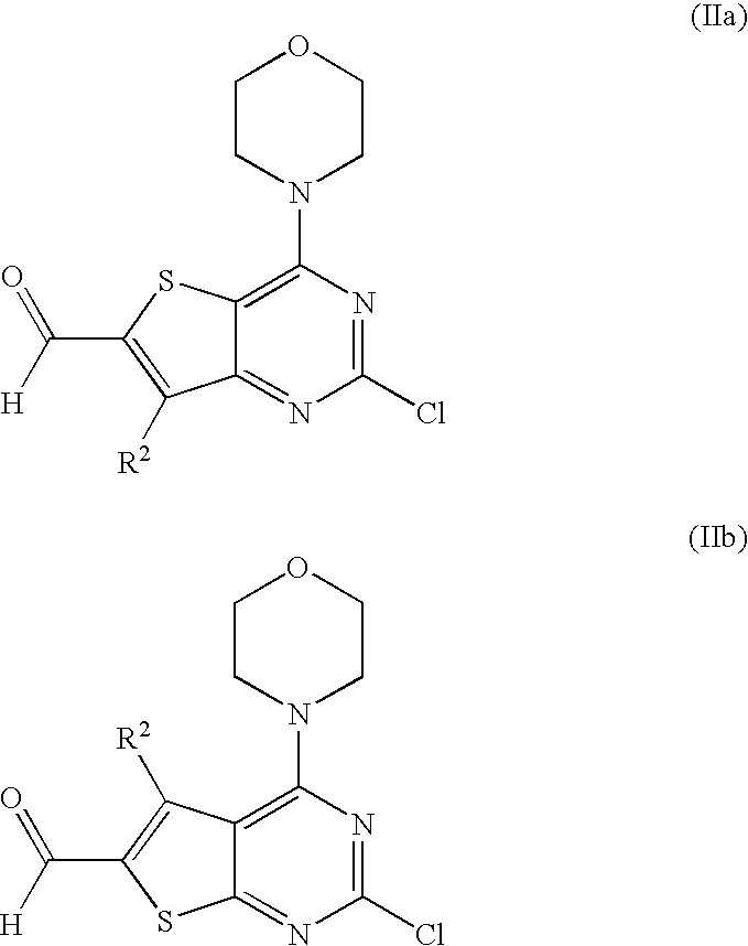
C1CN(C2=C3C(=NC(Cl)=N2)C([R2])=C(C(=O)[H])S3)CCO1.C1CN(C2=C3C(=NC(Cl)=N2)SC(C(=O)[H])=C3[R2])CCO1
